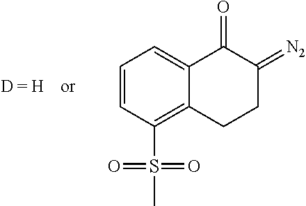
C1=CC(S(C)(=O)=O)=C2C(=C1)C(=O)C(=[N2])CC2
